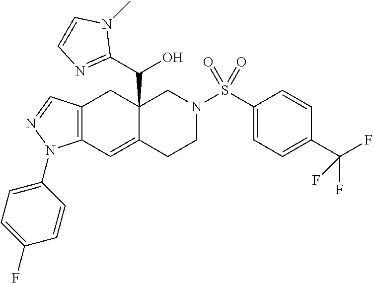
C12=C(C=C3C(C(C4=NC=CN4C)O)(C1)CN(S(C1=CC=C(C(F)(F)F)C=C1)(=O)=O)CC3)N(C1=CC=C(F)C=C1)N=C2
